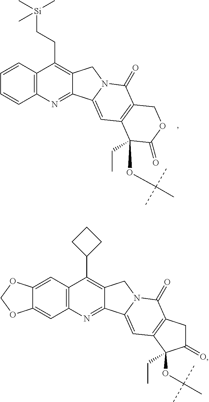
C12=C(C=CC=C1)C(CC[Si](C)(C)C)=C1C(=N2)C2=CC3=C(C(=O)N2C1)COC(=O)C3(OC(C)(C)C)CC.C12=C(C=C3C(=C1)OCO3)C(C1CCC1)=C1C(=N2)C2=CC3=C(C(=O)N2C1)CC(=O)C3(OC(C)(C)C)CC
